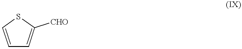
C1=CSC([CHO])=C1
